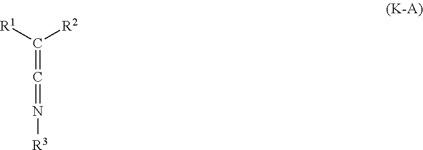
C(=C=N[R3])([R1])[R2]
